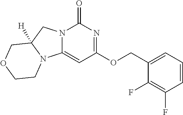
N12C(=CC(OCC3=CC=CC(F)=C3F)=NC1=O)N1C([H])(C2)COCC1
